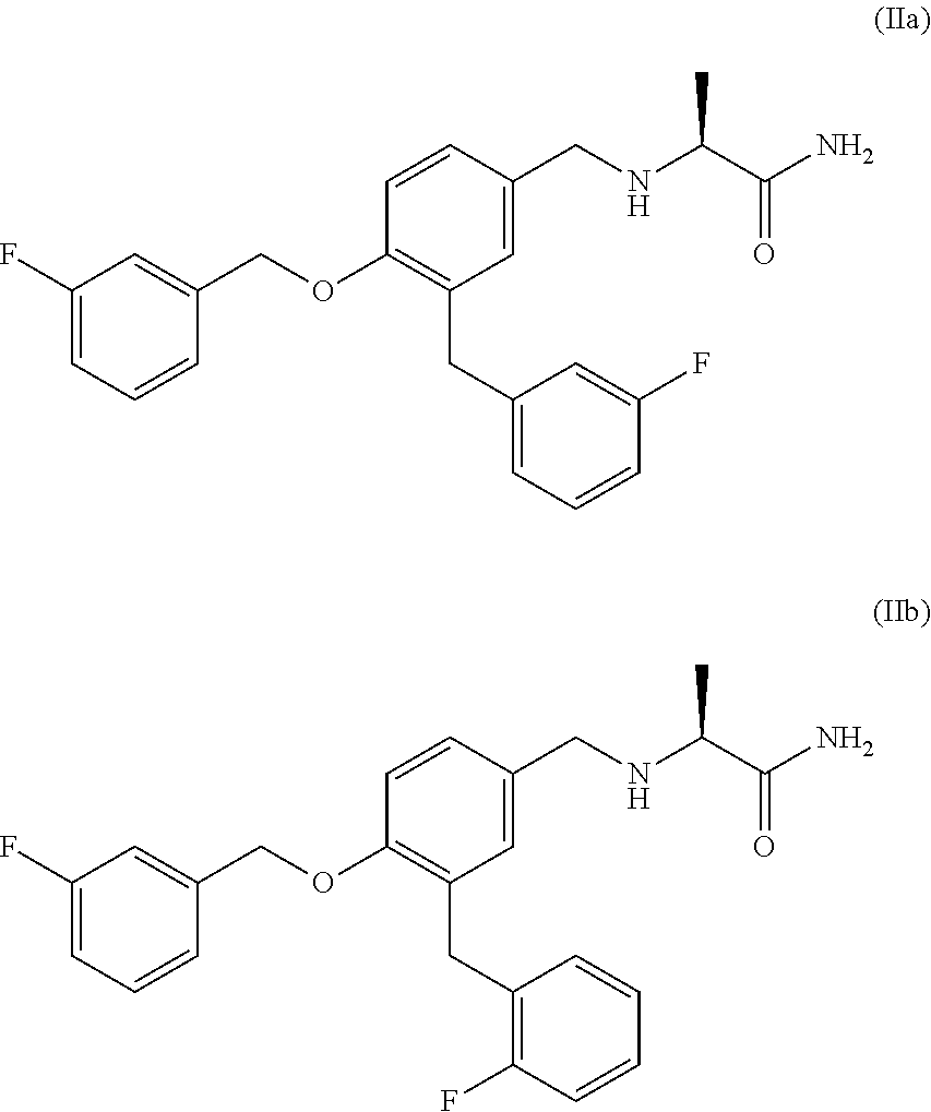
C1(F)=CC=CC(COC2=C(CC3=CC=CC(F)=C3)C=C(CNC(C(N)=O)C)C=C2)=C1.C1(F)=CC=CC(COC2=C(CC3=C(F)C=CC=C3)C=C(CNC(C(N)=O)C)C=C2)=C1
